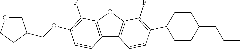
C12=C(OC3=C1C=CC(C1CCC(CCC)CC1)=C3F)C(F)=C(OCC1COCC1)C=C2
